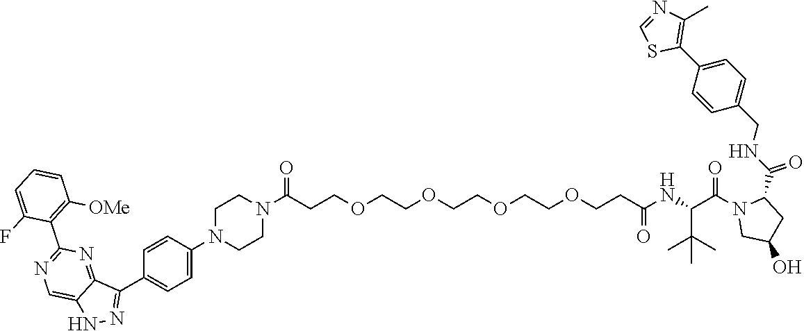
C1=NC(C)=C(C2=CC=C(CNC(=O)C3N(C(C(NC(CCOCCOCCOCCOCCC(N4CCN(C5=CC=C(C6=NNC7=CN=C(C8=C([OMe])C=CC=C8F)N=C76)C=C5)CC4)=O)=O)C(C)(C)C)=O)CC(O)C3)C=C2)S1
